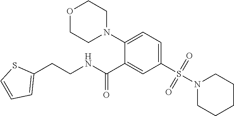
O1CCN(C2=CC=C(S(N3CCCCC3)(=O)=O)C=C2C(NCCC2=CC=CS2)=O)CC1
